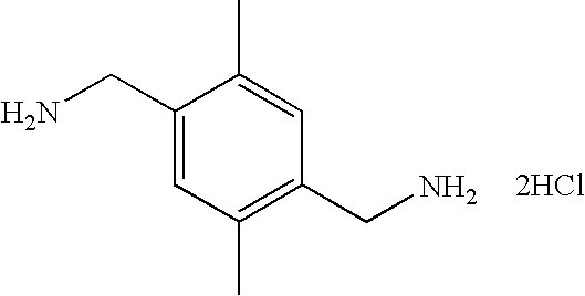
C1(CN)=CC(C)=C(CN)C=C1C.[2HCl]
